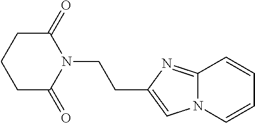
C(CN1C(=O)CCCC1=O)C1=CN2C(=N1)C=CC=C2
